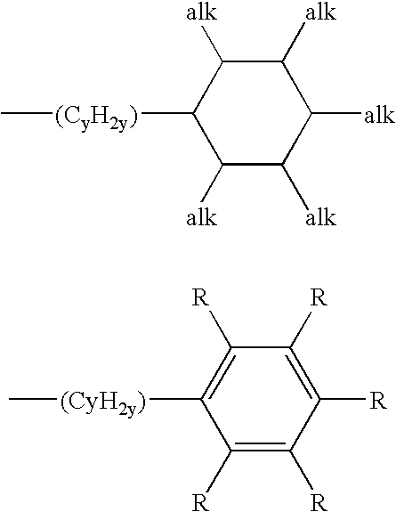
C1([alk])C([alk])C([(CyH2y)]C)C([alk])C([alk])C1[alk].C1([R])=C([R])C([R])=C([R])C([(CyH2y)]C)=C1[R]
